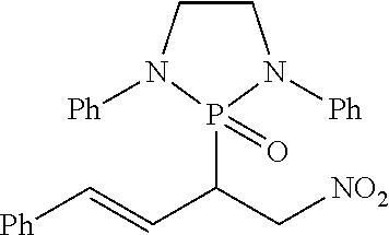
C1CN([Ph])P(C(C[NO2])C=C[Ph])(=O)N1[Ph]
